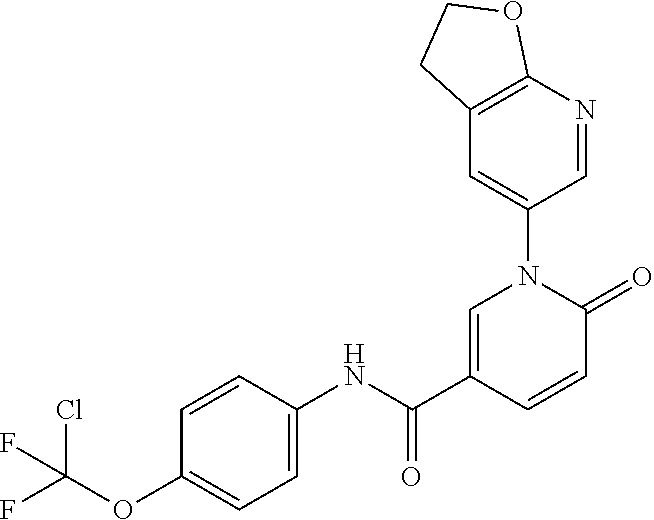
C1=C(C(NC2=CC=C(OC(F)(Cl)F)C=C2)=O)C=CC(=O)N1C1=CC2=C(N=C1)OCC2
